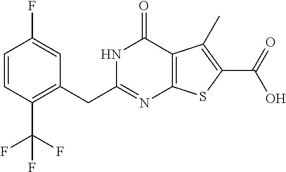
C1(CC2=NC3=C(C(=O)N2)C(C)=C(C(O)=O)S3)=C(C(F)(F)F)C=CC(F)=C1
